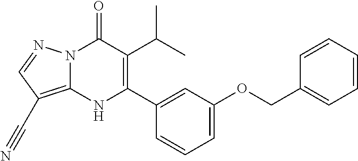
N12C(=C(C#N)C=N1)NC(C1=CC(OCC3=CC=CC=C3)=CC=C1)=C(C(C)C)C2=O
